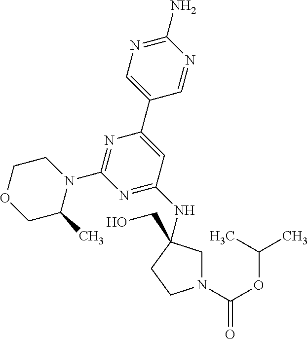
C1(N)=NC=C(C2=CC(NC3(CO)CN(C(OC(C)C)=O)CC3)=NC(N3CCOCC3C)=N2)C=N1
